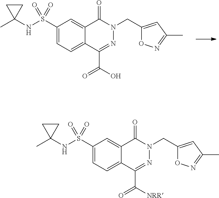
C1(S(NC2(C)CC2)(=O)=O)=CC=C2C(=C1)C(=O)N(CC1=CC(C)=NO1)N=C2C(=O)O.C1(S(NC2(C)CC2)(=O)=O)=CC=C2C(=C1)C(=O)N(CC1=CC(C)=NO1)N=C2C(=O)[NRR]
